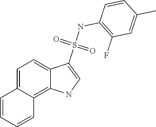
C1(NS(=O)(=O)C2=CNC3=C4C(=CC=C23)C=CC=C4)=C(F)C=C(C)C=C1
